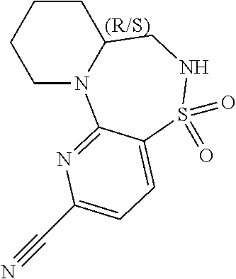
C1N2C(CCC1)CNS(=O)(=O)C1=CC=C(C#N)N=C21
